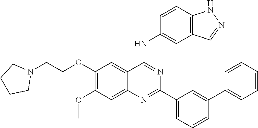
C1(C2=CC(C3=NC4=CC(OC)=C(OCCN5CCCC5)C=C4C(NC4=CC5=C(C=C4)NN=C5)=N3)=CC=C2)=CC=CC=C1
